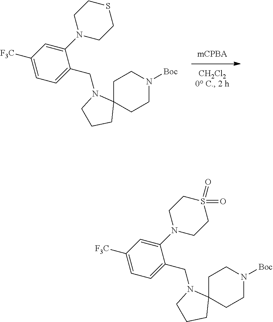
C1(CN2C3(CCN([Boc])CC3)CCC2)=CC=C([F3C])C=C1N1CCSCC1.C1(CN2C3(CCN([Boc])CC3)CCC2)=CC=C([F3C])C=C1N1CCS(=O)(=O)CC1
